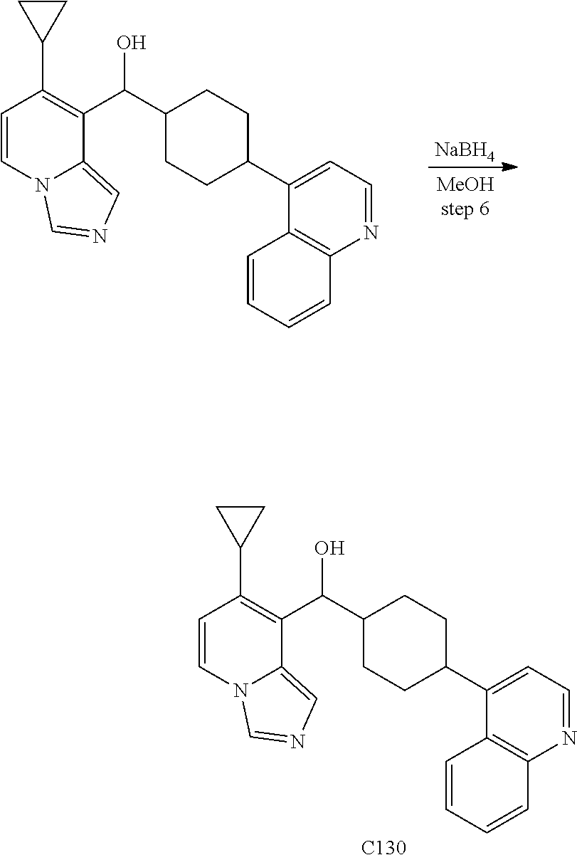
[NaBH4].C1=CN2C(=CN=C2)C(C(O)C2CCC(C3=CC=NC4=C3C=CC=C4)CC2)=C1C1CC1.C1=CN2C(=CN=C2)C(C(O)C2CCC(C3=CC=NC4=C3C=CC=C4)CC2)=C1C1CC1.[C130]
